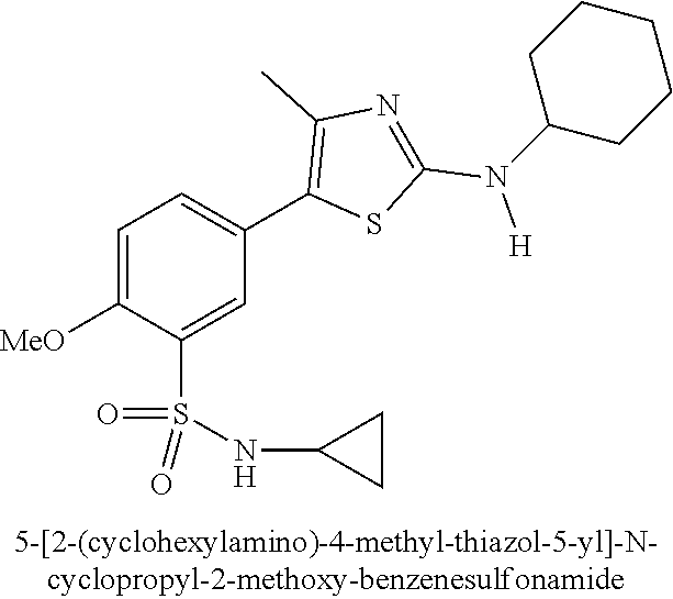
C1=C([MeO])C(S(NC2CC2)(=O)=O)=CC(C2=C(C)N=C(N([H])C3CCCCC3)S2)=C1
